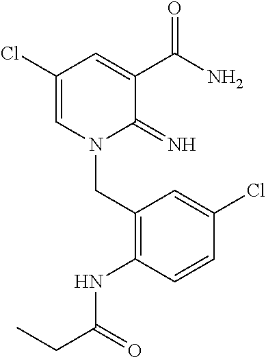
C1(Cl)=CN(CC2=C(NC(CC)=O)C=CC(Cl)=C2)C(=N)C(C(N)=O)=C1
